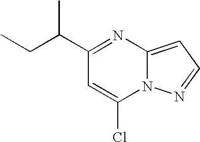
C(C1=NC2=CC=NN2C(Cl)=C1)(CC)C
